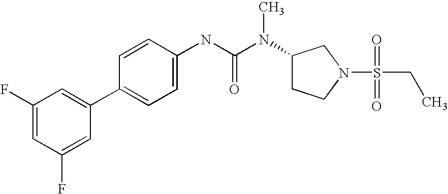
C1(F)=CC(F)=CC(C2=CC=C(NC(N(C3CCN(S(CC)(=O)=O)C3)C)=O)C=C2)=C1
